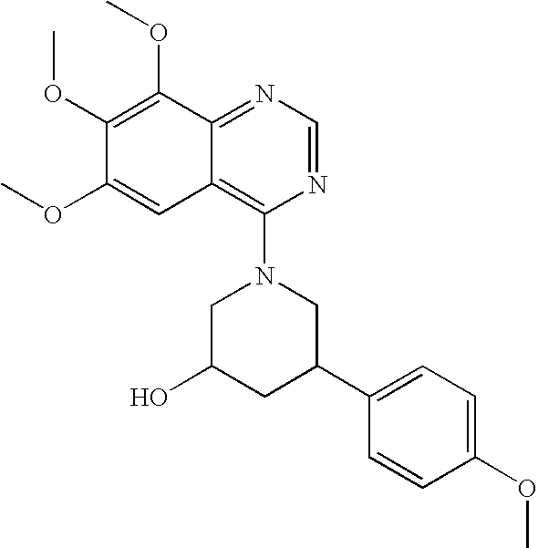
N1=CN=C2C(=C1N1CC(O)CC(C3=CC=C(OC)C=C3)C1)C=C(OC)C(OC)=C2OC
